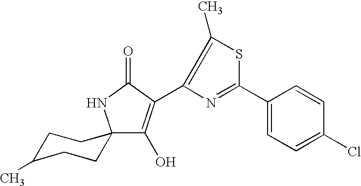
C1(O)=C(C2=C(C)SC(C3=CC=C(Cl)C=C3)=N2)C(=O)NC12CCC(C)CC2
